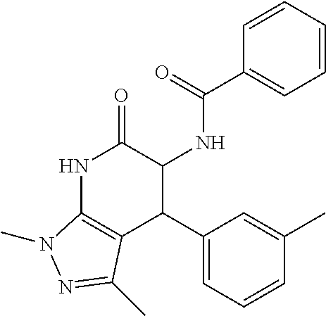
N1C2=C(C(C3=CC=CC(C)=C3)C(NC(=O)C3=CC=CC=C3)C1=O)C(C)=NN2C
